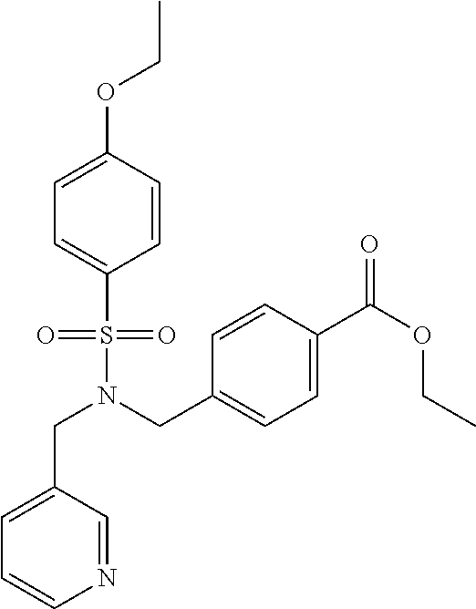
C1=C(CN(S(=O)(=O)C2=CC=C(OCC)C=C2)CC2=CC=C(C(OCC)=O)C=C2)C=NC=C1
